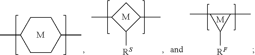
C1CC(C)CCC1C.[M].C1(C)C([RS])C(C)C1.[M].C1(C)C(C)C1[RF].[M]
